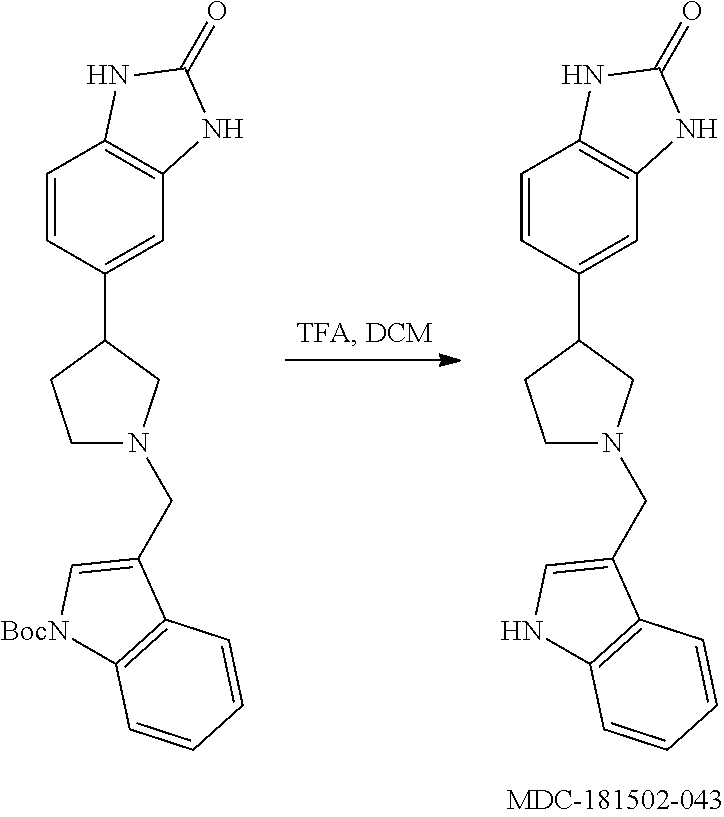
C1=CC(C2CCN(CC3=C[BocN]C4=C3C=CC=C4)C2)=CC2=C1NC(=O)N2.C1=CC(C2CCN(CC3=CNC4=C3C=CC=C4)C2)=CC2=C1NC(=O)N2
